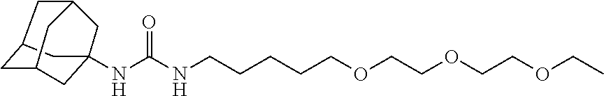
N(C(NCCCCCOCCOCCOCC)=O)C12CC3CC(C1)CC(C2)C3
